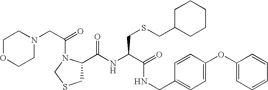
C1(C(NC(C(=O)NCC2=CC=C(OC3=CC=CC=C3)C=C2)CSCC2CCCCC2)=O)CSCN1C(CN1CCOCC1)=O
